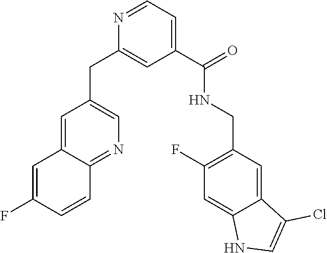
N1=CC=C(C(NCC2=C(F)C=C3C(=C2)C(Cl)=CN3)=O)C=C1CC1=CN=C2C(=C1)C=C(F)C=C2
